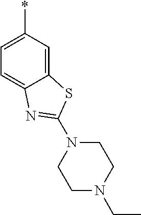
C12=CC(*)=CC=C1N=C(N1CCN(CC)CC1)S2
